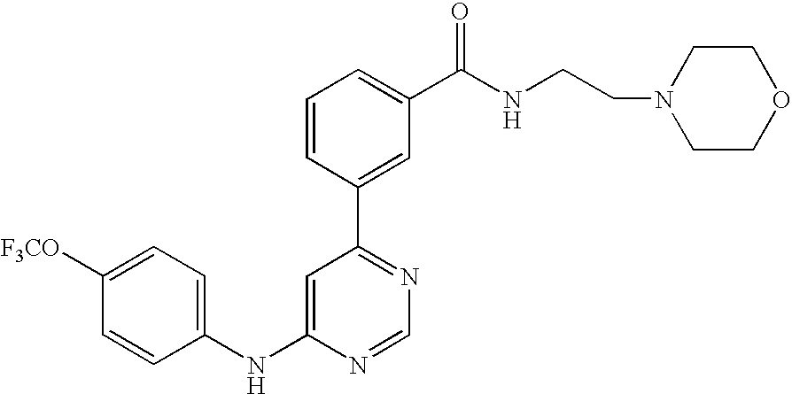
C1(NC2=CC(C3=CC(C(NCCN4CCOCC4)=O)=CC=C3)=NC=N2)=CC=C([F3CO])C=C1
